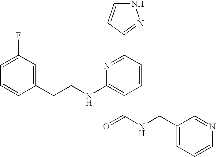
C1=CC(CCNC2=C(C(=O)NCC3=CC=CN=C3)C=CC(C3=NNC=C3)=N2)=CC(F)=C1
